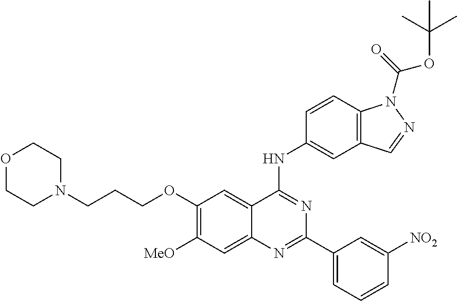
C1(OCCCN2CCOCC2)=C([MeO])C=C2C(=C1)C(NC1=CC3=C(C=C1)N(C(=O)OC(C)(C)C)N=C3)=NC(C1=CC=CC([NO2])=C1)=N2
